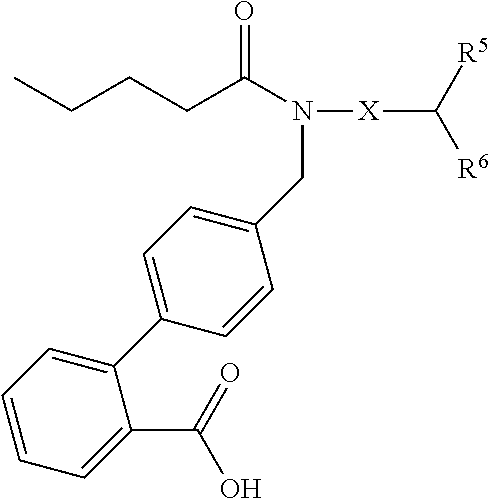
C(CCC(N(CC1=CC=C(C2=CC=CC=C2C(=O)O)C=C1)[X]C([R6])[R5])=O)C
